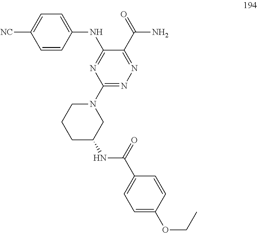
C1=CC(NC2=NC(N3CCCC(NC(C4=CC=C(OCC)C=C4)=O)C3)=NN=C2C(=O)N)=CC=C1[NC]
